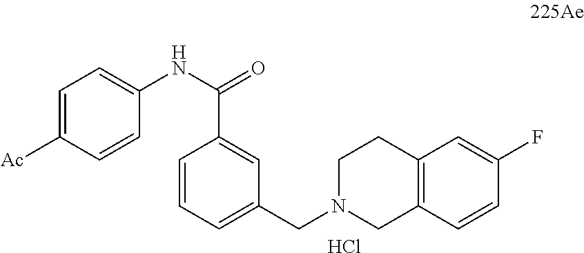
C1=C([Ac])C=CC(NC(=O)C2=CC(CN3CC4=C(CC3)C=C(F)C=C4)=CC=C2)=C1.Cl
